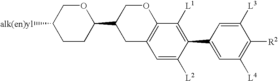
C1(C2=CC([L4])=C([R2])C([L3])=C2)=C([L1])C2=C(C=C1[L2])CC(C1OCC([alk(en)yl])CC1)CO2
